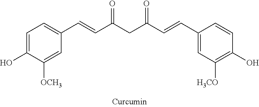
C1=C(O)C([OCH3])=CC(C=CC(CC(C=CC2=CC([H3CO])=C(O)C=C2)=O)=O)=C1
